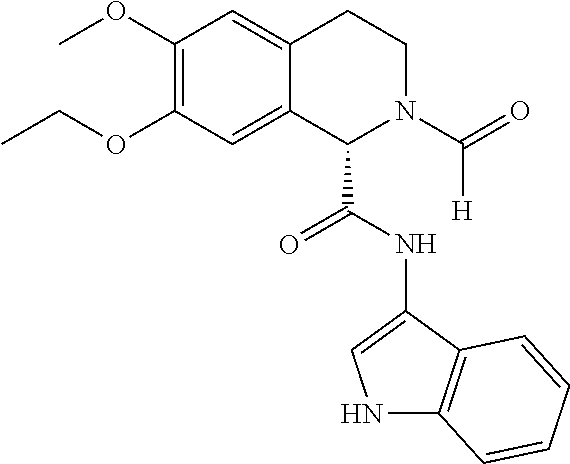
C1(OCC)=C(OC)C=C2C(=C1)C(C(NC1=CNC3=C1C=CC=C3)=O)N(C(=O)[H])CC2
